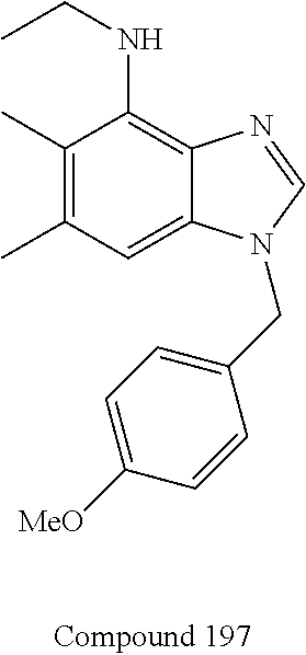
C1(C)=C(C)C=C2C(=C1NCC)N=CN2CC1=CC=C([MeO])C=C1
